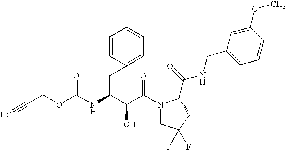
C(C(N1CC(F)(F)CC1C(NCC1=CC=CC(OC)=C1)=O)=O)(O)C(CC1=CC=CC=C1)NC(=O)OCC#C
